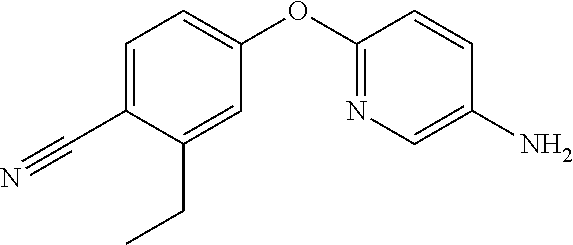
C1=C(OC2=NC=C(N)C=C2)C=C(CC)C(C#N)=C1
